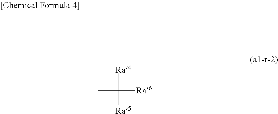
[Ra4]C(C)([Ra5])[Ra6]
